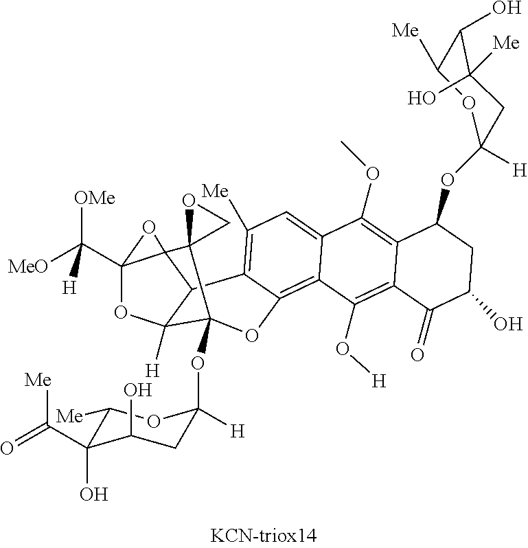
C(C12OC3([H])C4C1(O2)C1(C3(OC2([H])CC(O)C(C(=O)[Me])(O)C([Me])O2)OC2=C3C(=CC([Me])=C42)C(OC)=C2C(=C3O[H])C(=O)C(O)CC2OC2([H])OC([Me])C(O)C([Me])(O)C2)CO1)([OMe])([MeO])[H]
